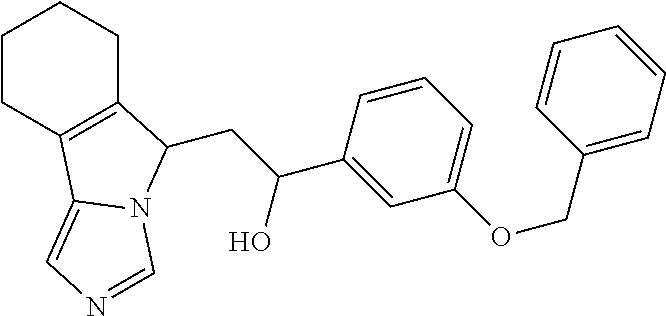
C1CC2=C(CC1)C(CC(C1=CC(OCC3=CC=CC=C3)=CC=C1)O)N1C2=CN=C1
